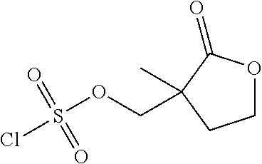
ClS(OCC1(C)CCOC1=O)(=O)=O
